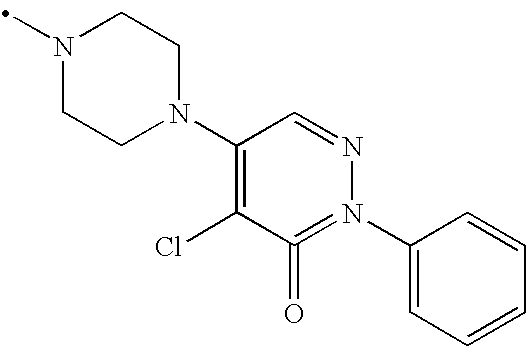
N1(C)CCN(C2=C(Cl)C(=O)=N(C3=CC=CC=C3)N=C2)CC1
